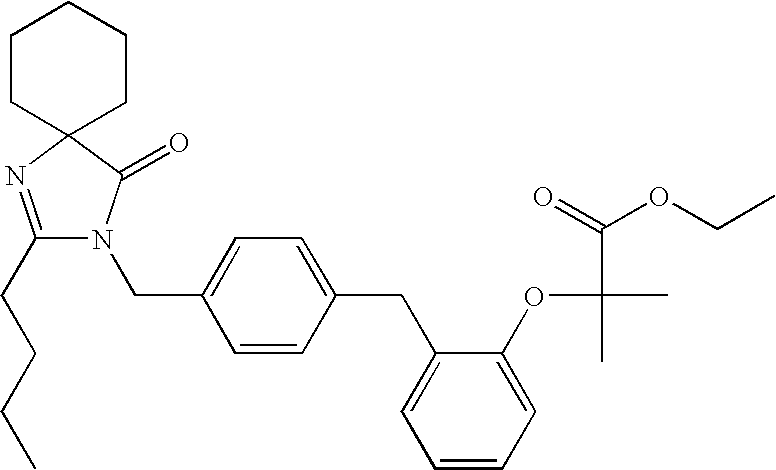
C1(CCCC)=NC2(C(=O)N1CC1=CC=C(CC3=CC=CC=C3OC(C(=O)OCC)(C)C)C=C1)CCCCC2
